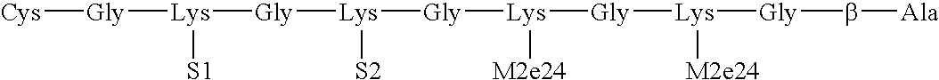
[Lys]([S1])([Gly][Lys]([S2])[Gly][Lys]([M2e24])[Gly][Lys]([M2e24])[Gly]b[Ala])[Gly][Cys]
